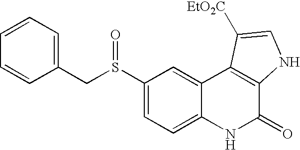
C1=CC(CS(C2=CC=C3C(=C2)C2=C(C(=O)N3)NC=C2[EtO2C])=O)=CC=C1
